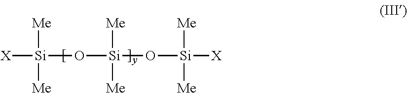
[X][Si](O[Si](O[Si]([X])([Me])[Me])([Me])[Me])([Me])[Me]
